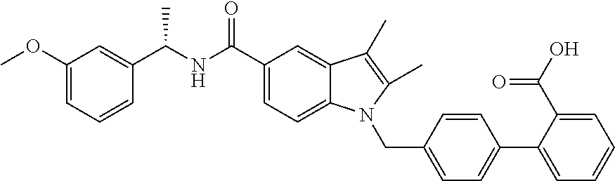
C1=C(C2=CC=C(CN3C4=CC=C(C(=O)NC(C5=CC(OC)=CC=C5)C)C=C4C(C)=C3C)C=C2)C(C(O)=O)=CC=C1
